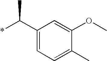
C1(C(*)C)=CC=C(C)C(OC)=C1
